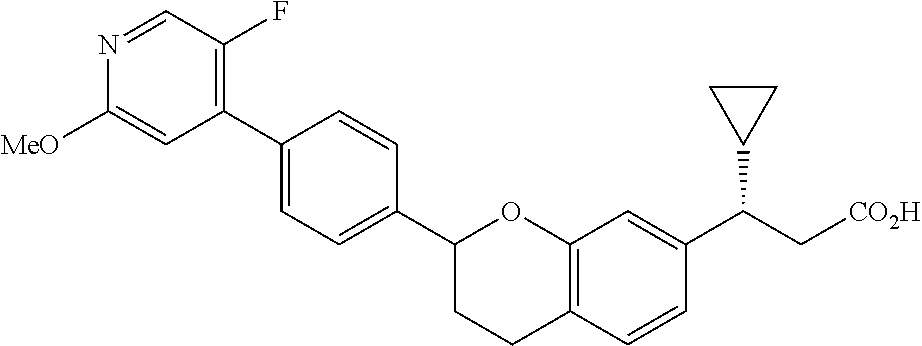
C1(C2=CC=C(C3CCC4=C(O3)C=C(C(C[CO2H])C3CC3)C=C4)C=C2)=C(F)C=NC([MeO])=C1
